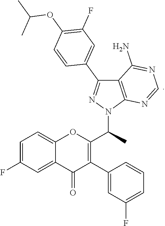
C1=C2OC(C(N3N=C(C4=CC(F)=C(OC(C)C)C=C4)C4=C3N=CN=C4N)C)=C(C3=CC(F)=CC=C3)C(=O)C2=CC(F)=C1
